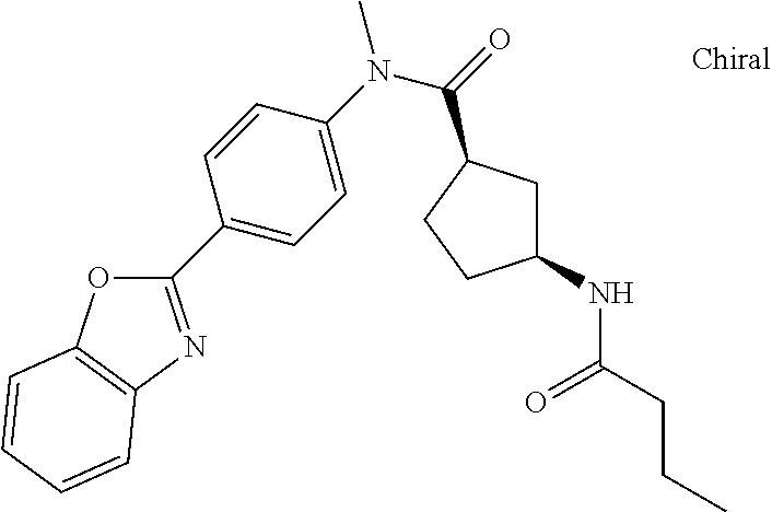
C1(C2=CC=C(N(C)C(=O)C3CC(NC(=O)CCC)CC3)C=C2)=NC2=C(O1)C=CC=C2
